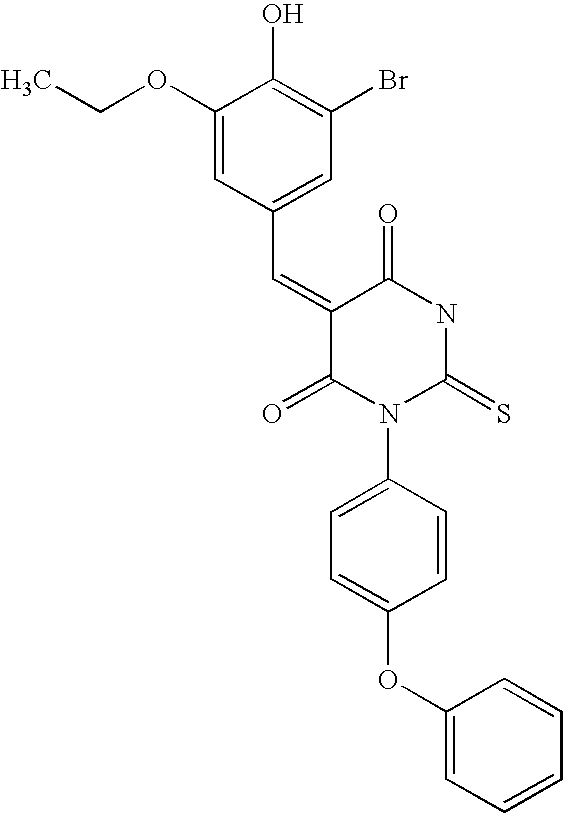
C(C)OC1=CC(C=C2C(=O)N(C3=CC=C(OC4=CC=CC=C4)C=C3)C(=S)NC2=O)=CC(Br)=C1O
